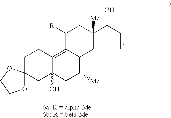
C1CC2=C3C(C([Me])CC2(O)CC12OCCO2)C1C([Me])(CC3[R])C(O)CC1
